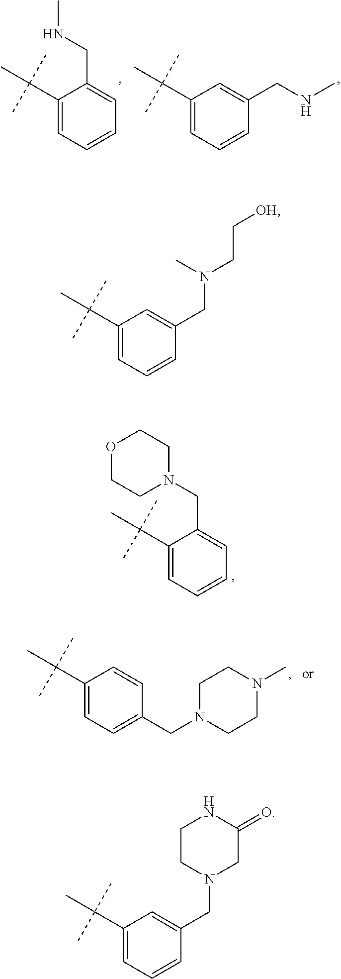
O1CCN(CC2=CC=CC=C2C(C)(C)C)CC1.C1(C(C)(C)C)=CC=CC=C1CNC.C1(C(C)(C)C)=CC=CC(CNC)=C1.C1=CC(CN2CCN(C)CC2)=CC=C1C(C)(C)C.C1(C(C)(C)C)=CC=CC(CN(C)CC[OH])=C1.C1=C(CN2CC(=O)NCC2)C=CC=C1C(C)(C)C
